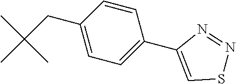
C1=CC(CC(C)(C)C)=CC=C1C1=CSN=N1
